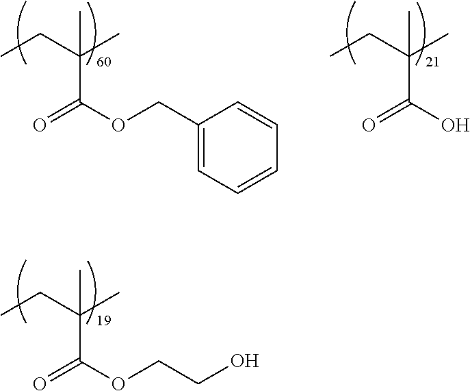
C1(COC(=O)C(CC)(C)C)=CC=CC=C1.OC(=O)C(CC)(C)C.C(O)COC(=O)C(CC)(C)C
